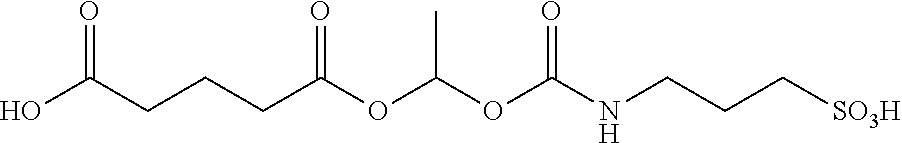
OC(CCCC(OC(OC(NCCC[SO3H])=O)C)=O)=O
